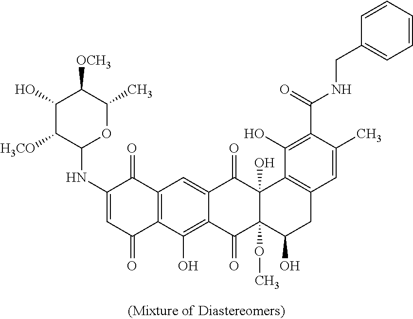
C1(NC2=CC(=O)C3=C(C2=O)C=C2C(=C3O)C(=O)C3(OC)C(O)(C2=O)C2=C(CC3O)C=C(C)C(C(=O)NCC3=CC=CC=C3)=C2O)OC(C)C([OCH3])C(O)C1[H3CO]
